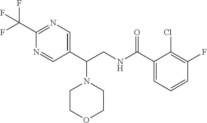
C1(C(F)(F)F)=NC=C(C(CNC(C2=CC=CC(F)=C2Cl)=O)N2CCOCC2)C=N1
